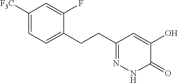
C1([F3C])=CC=C(CCC2=NNC(=O)C(O)=C2)C(F)=C1
